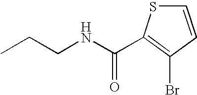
CCCNC(=O)C1=C(Br)C=CS1
